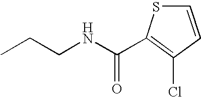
CCCNC(=O)C1=C(Cl)C=CS1
